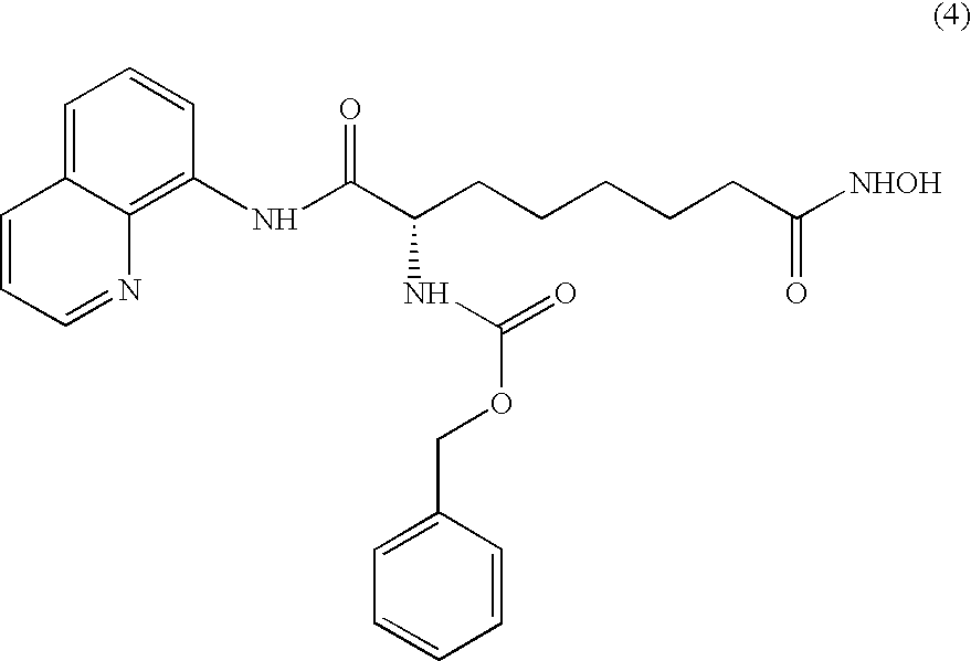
C1(NC(C(CCCCCC([NHOH])=O)NC(=O)OCC2=CC=CC=C2)=O)=C2C(=CC=C1)C=CC=N2
